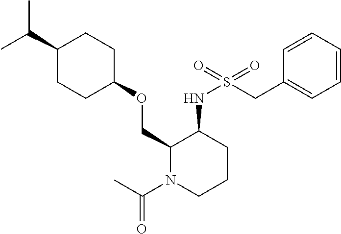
C(C1CCC(OCC2N(C(C)=O)CCCC2NS(CC2=CC=CC=C2)(=O)=O)CC1)(C)C
